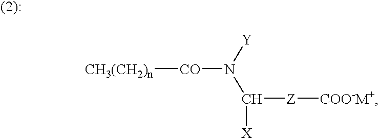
[CH3(CH2)n][CO]N([Y])C([Z][COO-M+])[X].[(2):]
